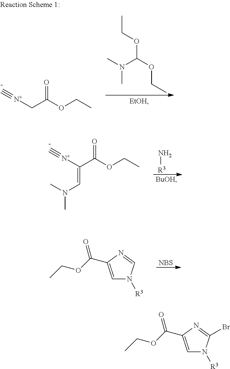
N[R3].[N+](C(C(OCC)=O)=CN(C)C)#[C-].N(C(OCC)OCC)(C)C.[N+](CC(OCC)=O)#[C-].[NBS].C(OCC)(=O)C1=CN([R3])C=N1.C(OCC)(=O)C1=CN([R3])C(Br)=N1
